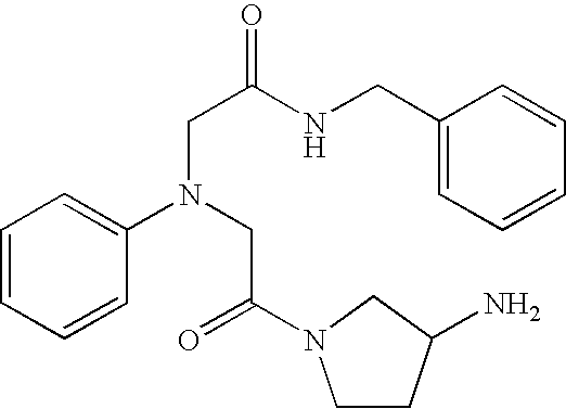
C1=CC=CC(N(CC(=O)N2CCC(N)C2)CC(=O)NCC2=CC=CC=C2)=C1
